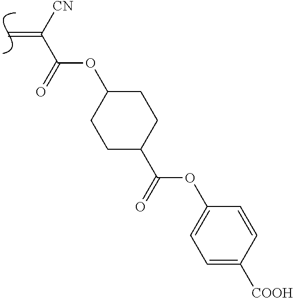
C=C([CN])C(=O)OC1CCC(C(OC2=CC=C([COOH])C=C2)=O)CC1
